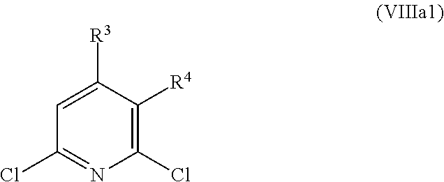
C1(Cl)=NC(Cl)=C([R4])C([R3])=C1
